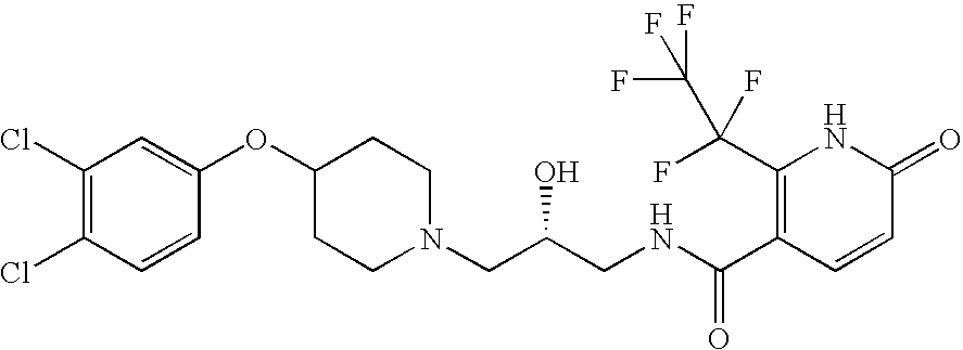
C1(Cl)=C(Cl)C=CC(OC2CCN(CC(CNC(C3=C(C(F)(F)C(F)(F)F)NC(=O)C=C3)=O)O)CC2)=C1
